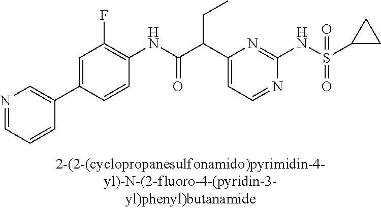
C1(NC(=O)C(C2=CC=NC(NS(=O)(=O)C3CC3)=N2)CC)=C(F)C=C(C2=CN=CC=C2)C=C1
